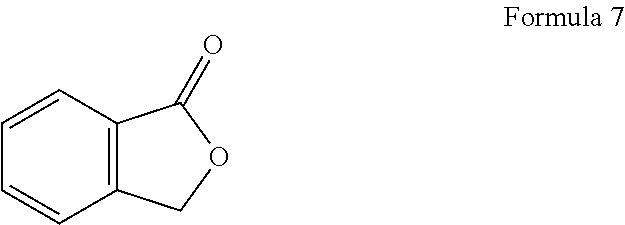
C1=CC2=C(C=C1)C(=O)OC2
